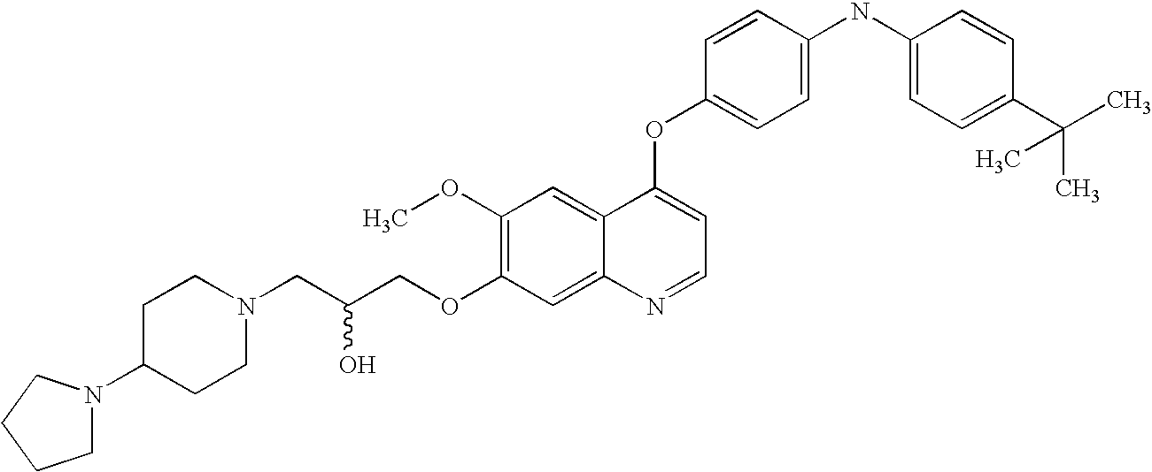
C(COC1=C(OC)C=C2C(=C1)N=CC=C2OC1=CC=C(NC2=CC=C(C(C)(C)C)C=C2)C=C1)(CN1CCC(N2CCCC2)CC1)O
